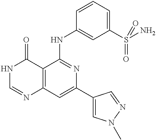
C12=C(C=C(C3=CN(C)N=C3)N=C1NC1=CC(S(N)(=O)=O)=CC=C1)N=CNC2=O
